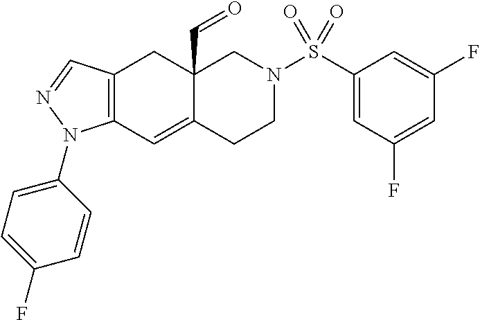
C12=C(C=NN1C1=CC=C(F)C=C1)CC1(C=O)C(=C2)CCN(S(=O)(=O)C2=CC(F)=CC(F)=C2)C1
